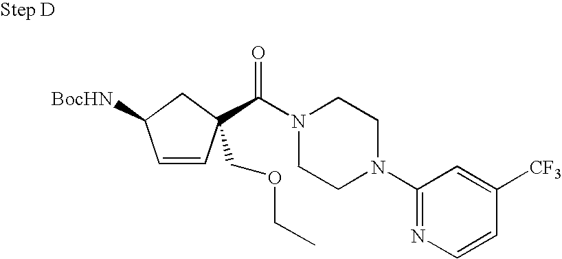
C1=CC(C(N2CCN(C3=NC=CC([CF3])=C3)CC2)=O)(COCC)CC1[BocHN]
